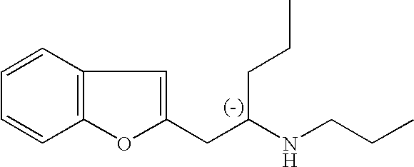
C12=C(OC(CC(NCCC)CCC)=C1)C=CC=C2
